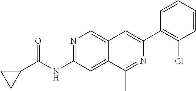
N1=C(NC(C2CC2)=O)C=C2C(=C1)C=C(C1=C(Cl)C=CC=C1)N=C2C
